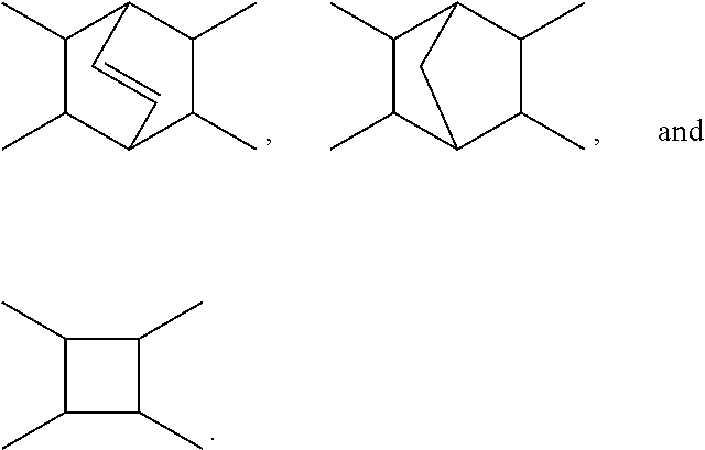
C1(C)C(C)C2C(C)C(C)C1C2.C1(C)C(C)C2C(C)C(C)C1C=C2.CC1C(C)C(C)C1C
